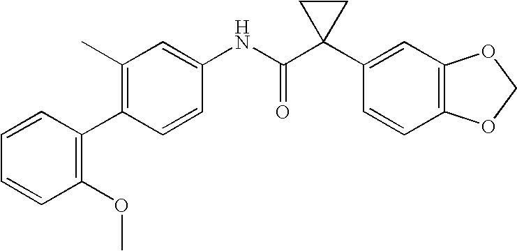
C1(C)=C(C2=C(OC)C=CC=C2)C=CC(NC(C2(C3=CC4=C(C=C3)OCO4)CC2)=O)=C1
